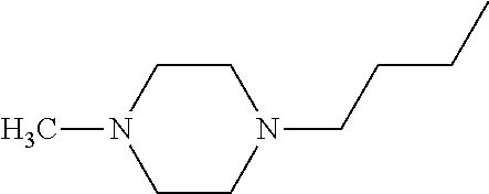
C1CN(C)CCN1CCCC
